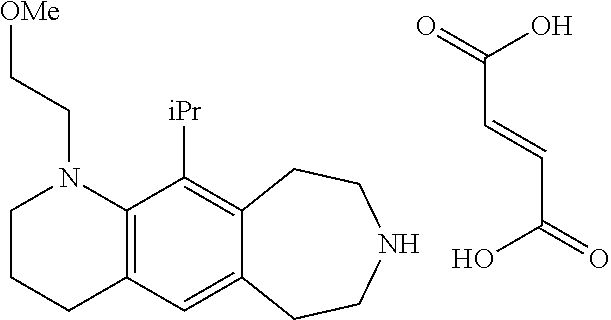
C(C=CC(O)=O)(O)=O.C1CCC2=C(N1CC[OMe])C([iPr])=C1C(=C2)CCNCC1
